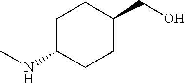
C1C(NC)CCC(CO)C1
